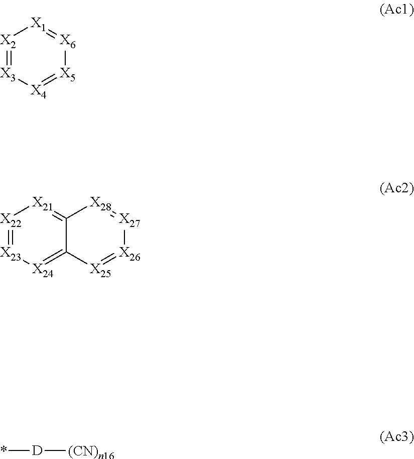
[X2]1=[X3][X4]=[X5][X6]=[X1]1.[X22]1=[X23][X24]=C2C(=[X21]1)[X28]=[X27][X26]=[X25]2.*[D][(CN)n16]
